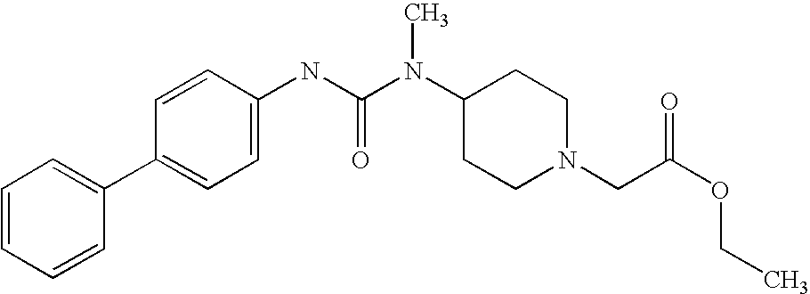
C1=CC=CC(C2=CC=C(NC(N(C3CCN(CC(OCC)=O)CC3)C)=O)C=C2)=C1
